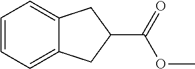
C1=CC=C2C(=C1)CC(C(=O)OC)C2
